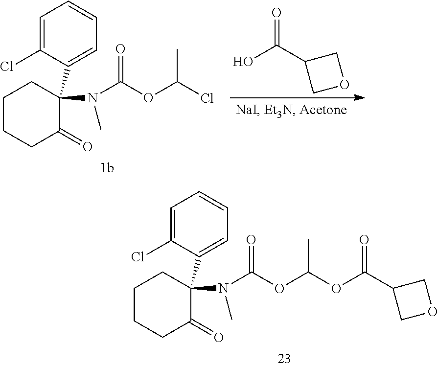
C1CCC(=O)C(N(C)C(OC(OC(C2COC2)=O)C)=O)(C2=CC=CC=C2Cl)C1.C1CCC(=O)C(N(C)C(OC(Cl)C)=O)(C2=CC=CC=C2Cl)C1.OC(C1COC1)=O
